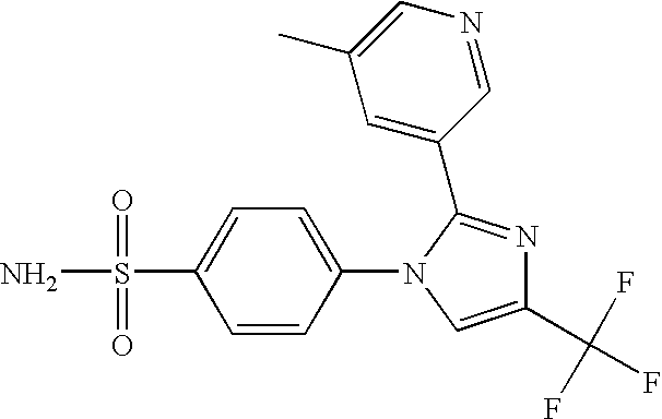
NS(C1=CC=C(N2C=C(C(F)(F)F)N=C2C2=CC(C)=CN=C2)C=C1)(=O)=O
